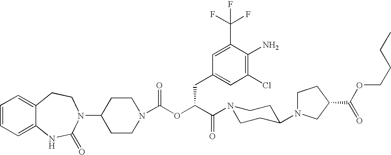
C1(N2C(=O)NC3=CC=CC=C3CC2)CCN(C(OC(C(N2CCC(N3CCC(C(OCCCC)=O)C3)CC2)=O)CC2=CC(Cl)=C(N)C(C(F)(F)F)=C2)=O)CC1
